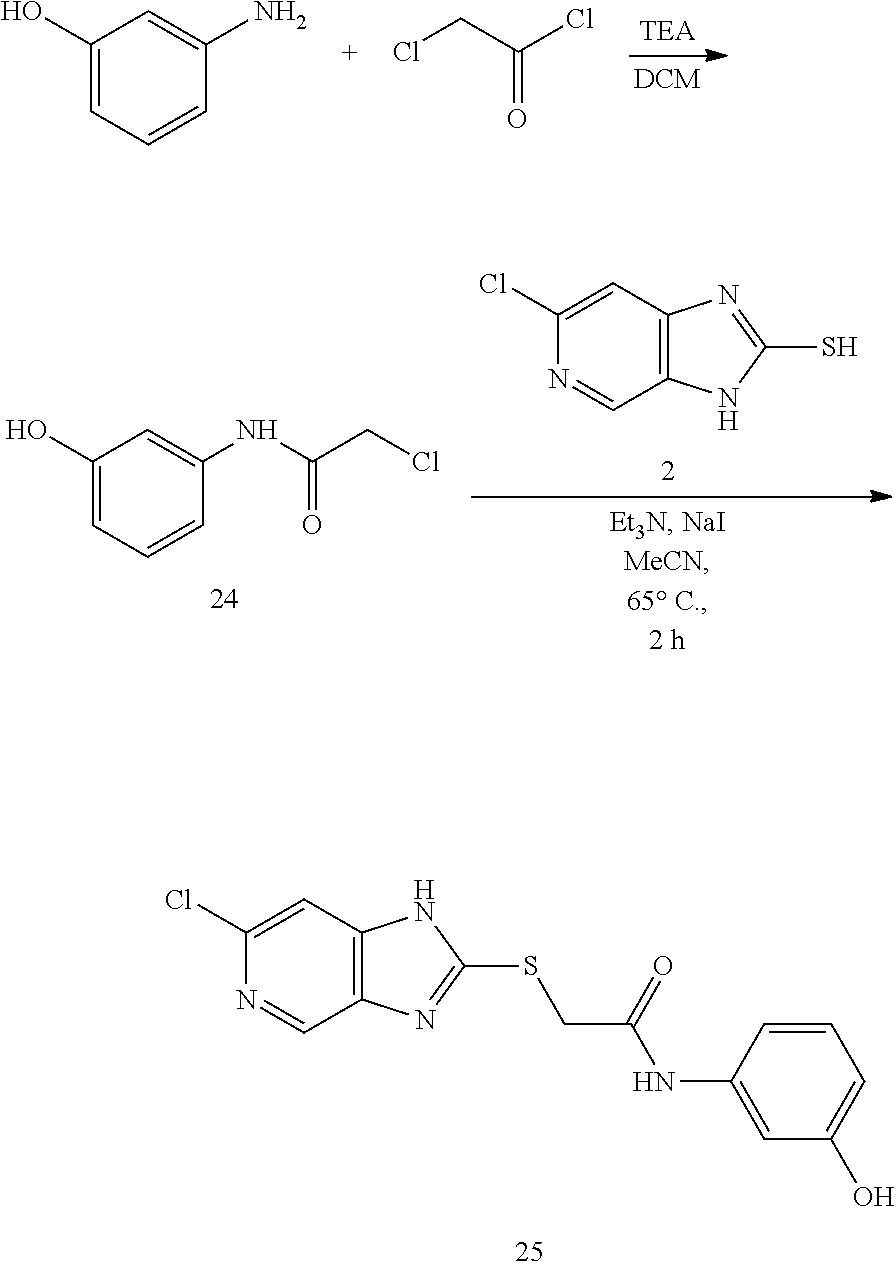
C1=C(N)C=CC=C1O.ClCC(Cl)=O.C1(O)=CC=CC(NC(CCl)=O)=C1.C1(Cl)=CC2=C(C=N1)NC(S)=N2.C1(Cl)=CC2=C(C=N1)N=C(SCC(=O)NC1=CC(O)=CC=C1)N2
